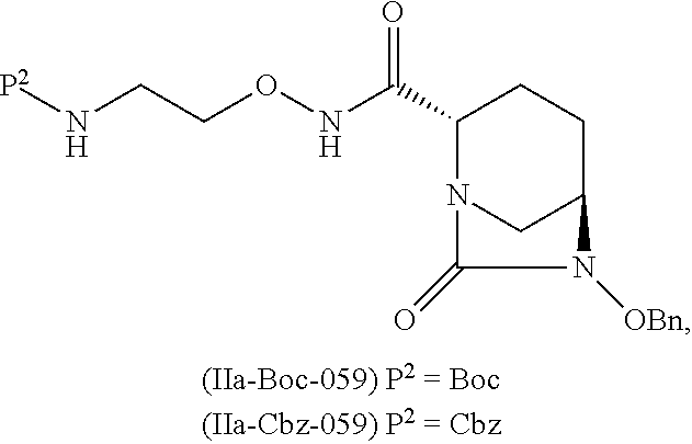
C1(C(NOCCN[P2])=O)N2CC(CC1)N([OBn])C2=O
